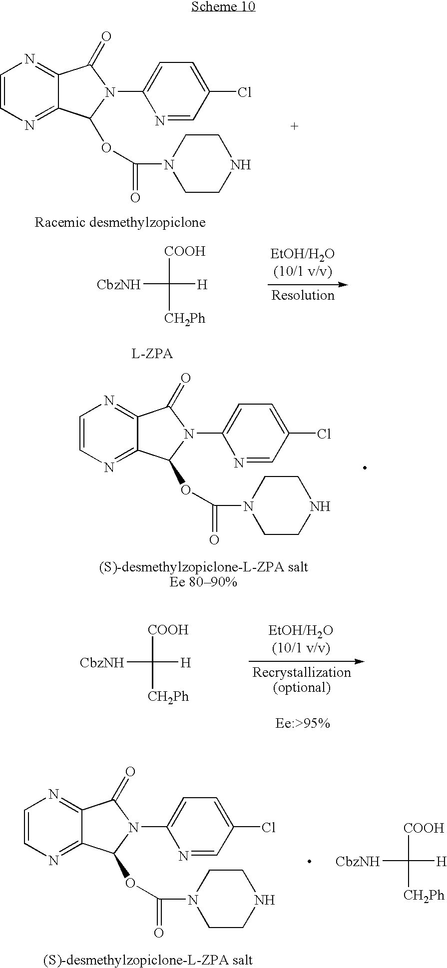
C1=CN=C2C(=N1)C(=O)N(C1=CC=C(Cl)C=N1)C2OC(N1CCNCC1)=O.[CbzNH]C([COOH])([CH2Ph])[H].C1=CN=C2C(=N1)C(=O)N(C1=CC=C(Cl)C=N1)C2OC(N1CCNCC1)=O.[CbzNH]C([COOH])([CH2Ph])[H].C1=CN=C2C(=N1)C(=O)N(C1=CC=C(Cl)C=N1)C2OC(N1CCNCC1)=O.[CbzNH]C([COOH])([CH2Ph])[H]
